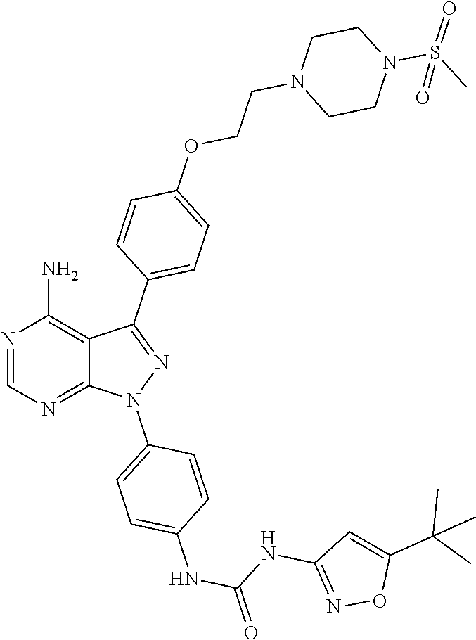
N1=CN=C2C(=C1N)C(C1=CC=C(OCCN3CCN(S(C)(=O)=O)CC3)C=C1)=NN2C1=CC=C(NC(=O)NC2=NOC(C(C)(C)C)=C2)C=C1
